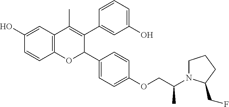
C12=C(C=C(O)C=C1)C(C)=C(C1=CC(O)=CC=C1)C(C1=CC=C(OCC(N3CCCC3CF)C)C=C1)O2
